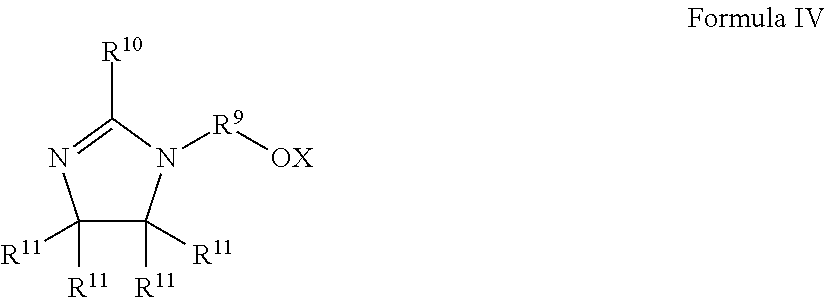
C1([R11])([R11])C([R11])([R11])N([R9][OX])C([R10])=N1
